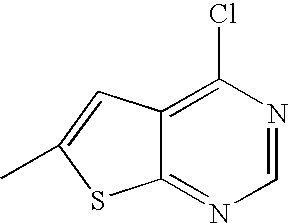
C12=NC=NC(Cl)=C1C=C(C)S2
